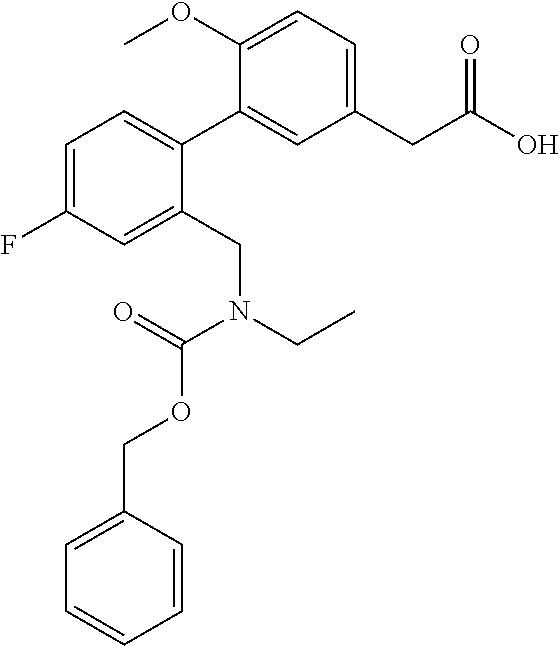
C1=C(COC(N(CC2=CC(F)=CC=C2C2=CC(CC(O)=O)=CC=C2OC)CC)=O)C=CC=C1
